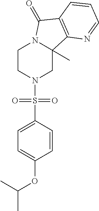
C1CN(S(C2=CC=C(OC(C)C)C=C2)(=O)=O)CC2(C)N1C(=O)C1=C2N=CC=C1
